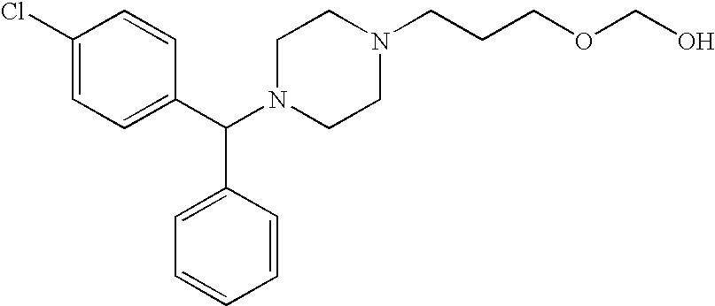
C1(Cl)=CC=C(C(C2=CC=CC=C2)N2CCN(CCCOCO)CC2)C=C1
